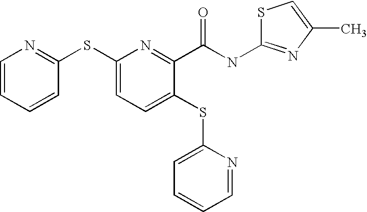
C1(SC2=NC=CC=C2)=CC=C(SC2=CC=CC=N2)C(C(NC2=NC(C)=CS2)=O)=N1
